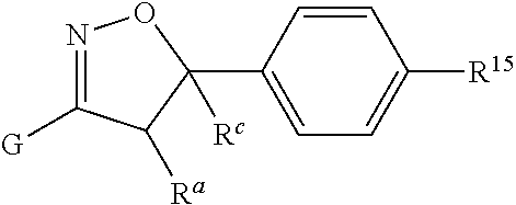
N1=C([G])C([Ra])C([Rc])(C2=CC=C([R15])C=C2)O1
